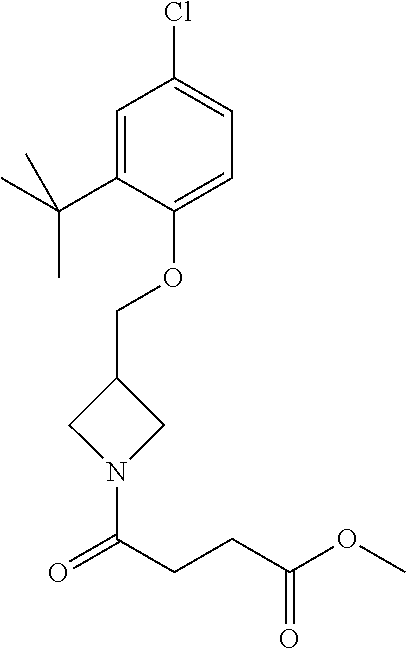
O(C1=CC=C(Cl)C=C1C(C)(C)C)CC1CN(C(CCC(OC)=O)=O)C1
